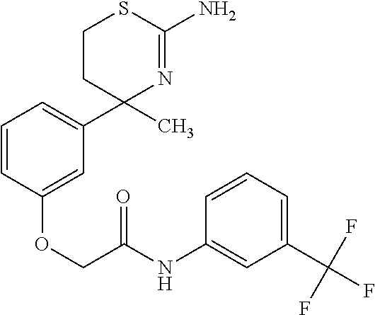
C1=CC=C(C2(C)N=C(N)SCC2)C=C1OCC(NC1=CC(C(F)(F)F)=CC=C1)=O
